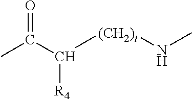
CC(C([R4])[(CH2)t]NC)=O
